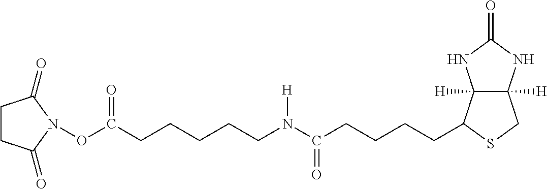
C12([H])C([H])(C(CCCCC(=O)N(CCCCCC(ON3C(=O)CCC3=O)=O)[H])SC1)NC(=O)N2
